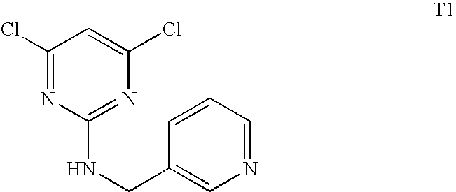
C1(Cl)=NC(NCC2=CN=CC=C2)=NC(Cl)=C1
